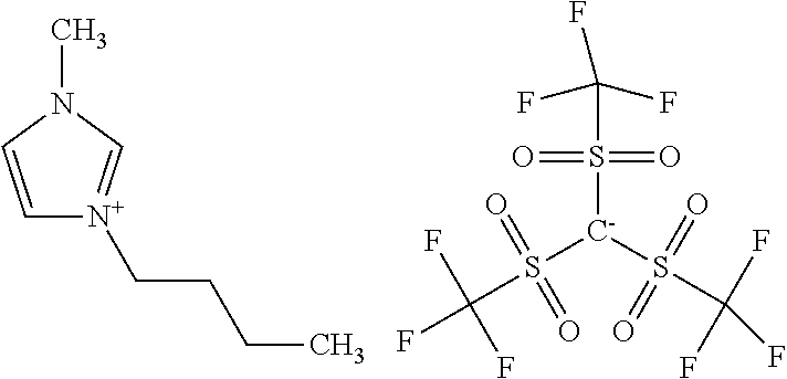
C1=CN(C)C=[N+]1CCCC.S([C-](S(C(F)(F)F)(=O)=O)S(C(F)(F)F)(=O)=O)(=O)(=O)C(F)(F)F
